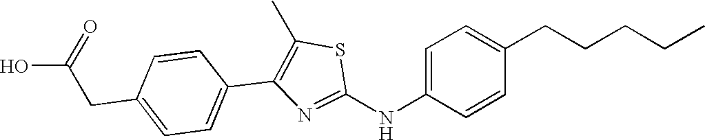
C1(CC(O)=O)=CC=C(C2=C(C)SC(NC3=CC=C(CCCCC)C=C3)=N2)C=C1
